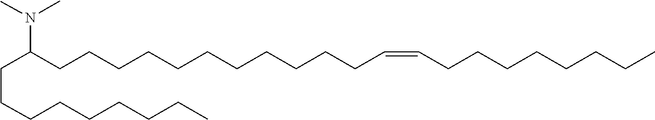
C(CCC(N(C)C)CCCCCCCCCCCC=CCCCCCCCC)CCCCCC
